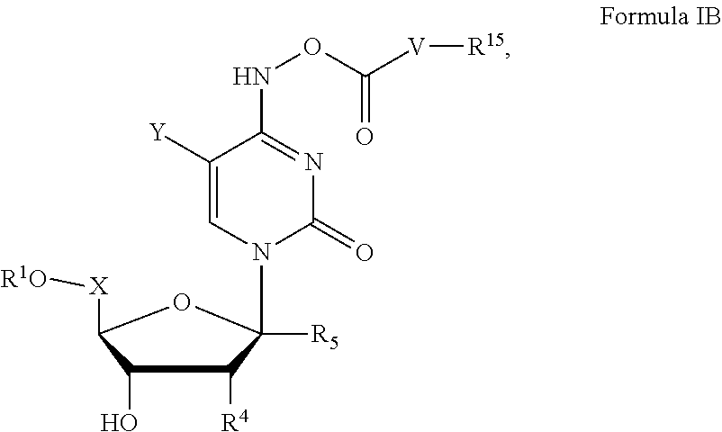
C1([Y])=CN(C2([R5])C([R4])C(O)C([X][R1O])O2)C(=O)N=C1NOC([V][R15])=O
